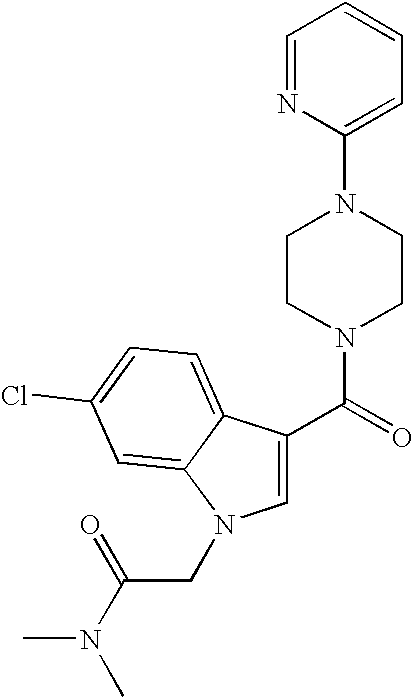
C(=O)(N1CCN(C2=CC=CC=N2)CC1)C1=CN(CC(N(C)C)=O)C2=CC(Cl)=CC=C12
